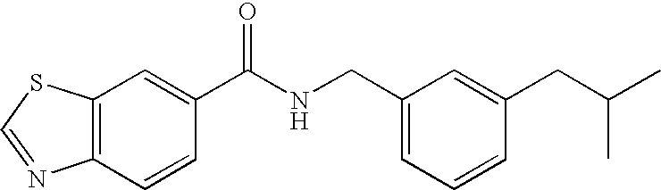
C12=C(C=C(C(NCC3=CC=CC(CC(C)C)=C3)=O)C=C1)SC=N2
